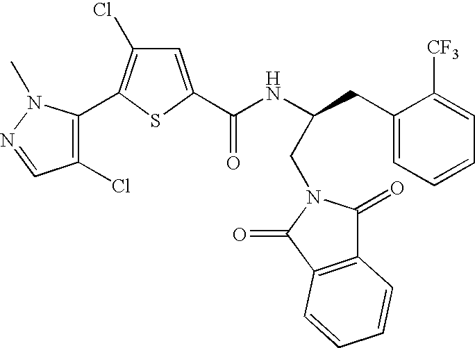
C1=C(C(NC(CC2=CC=CC=C2[CF3])CN2C(=O)C3=C(C2=O)C=CC=C3)=O)SC(C2=C(Cl)C=NN2C)=C1Cl
